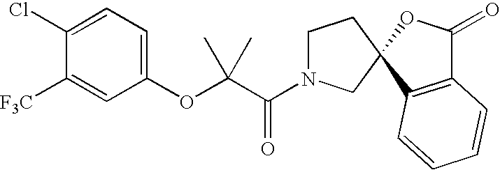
C1(OC(C(N2CCC3(C2)C2=C(C(=O)O3)C=CC=C2)=O)(C)C)=CC=C(Cl)C([F3C])=C1
